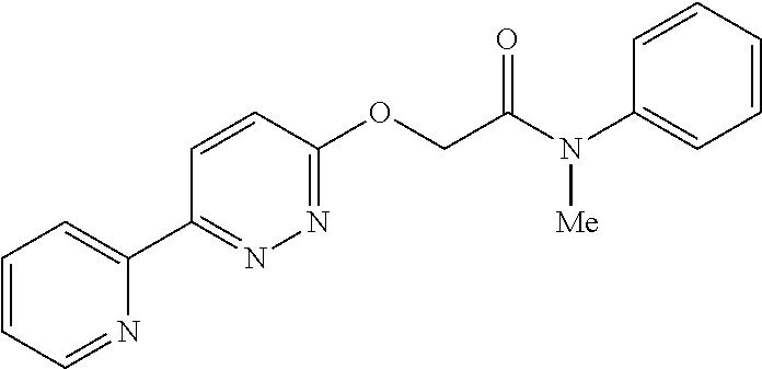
C1=CC=NC(C2=NN=C(OCC(N(C3=CC=CC=C3)[Me])=O)C=C2)=C1
